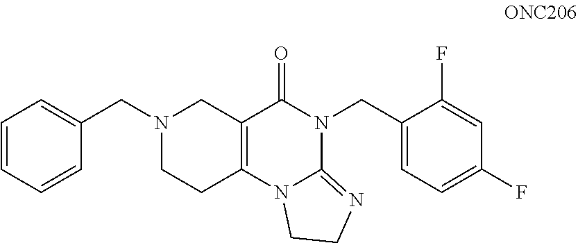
C1=CC=CC(CN2CCC3=C(C2)C(=O)N(CC2=CC=C(F)C=C2F)C2=NCCN32)=C1
